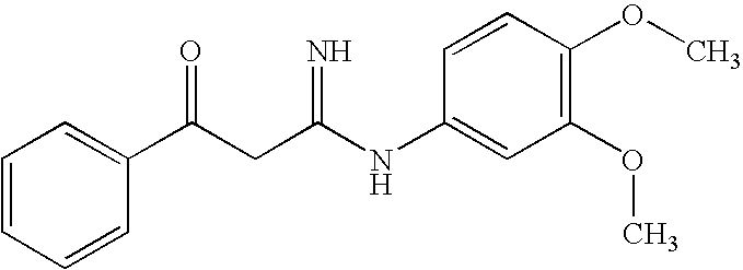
C1=CC=CC(C(CC(NC2=CC(OC)=C(OC)C=C2)=N)=O)=C1
